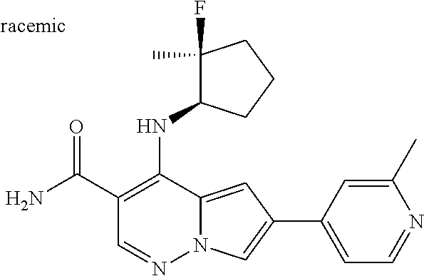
O=C(C1=C(NC2C(F)(C)CCC2)C2=CC(C3=CC=NC(C)=C3)=CN2N=C1)N
